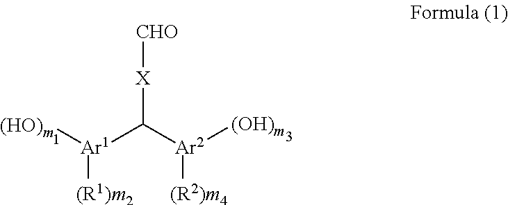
[CHO][X]C([Ar1]([(HO)m])[(R1)m2])[Ar2]([(OH)m])[(R2)m4]
